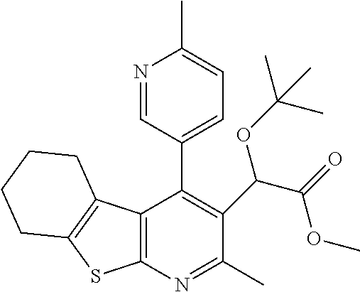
C12=C(N=C(C)C(C(C(=O)OC)OC(C)(C)C)=C1C1=CC=C(C)N=C1)SC1=C2CCCC1
